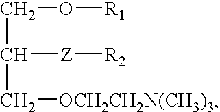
C(C([Z][R2])C[OCH2CH2N(CH3)3])O[R1]
